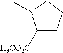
C1([H3CO2C])CCCN1C
